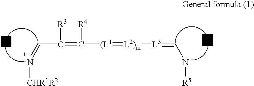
C(=N[CHR1R2])C(=C([(L1]=[L2)m][L3]=CN[R5])[R4])[R3]
